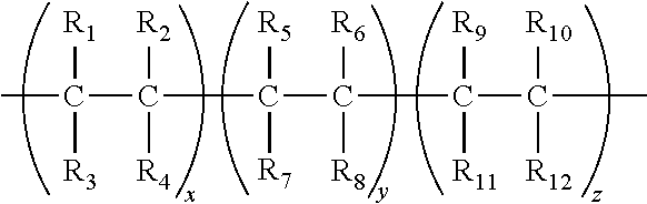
CC(C([R2])(C(C(C(C(C)([R10])[R12])([R9])[R11])([R6])[R8])([R5])[R7])[R4])([R1])[R3]
